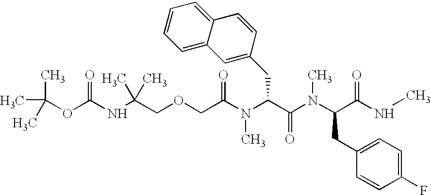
N(C(COCC(N(C(C(N(C(C(NC)=O)CC1=CC=C(F)C=C1)C)=O)CC1=CC2=CC=CC=C2C=C1)C)=O)(C)C)C(OC(C)(C)C)=O
